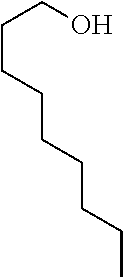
OCCCCCCCCC
